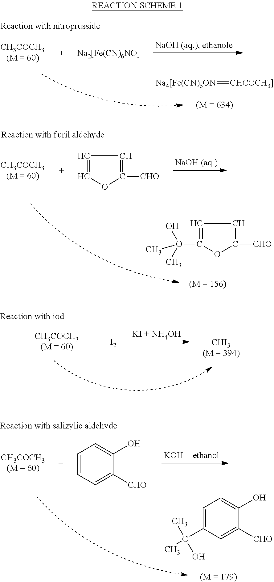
[Na4[Fe(CN)6ON]=[CHCOCH3]].[CH3COCH3(M = 60)].C1=COC([CHO])=C1.C1=C(O(C)(O)C)OC([CHO])=C1.C1=C(C(C)(C)O)C=C([CHO])C(O)=C1.[CH3COCH3(M = 60)].[I2].[CHI3(M = 394)].[CH3COCH3(M = 60)].C1=CC=C([CHO])C(O)=C1.[CH3COCH3(M = 60)].[Na2[Fe(CN)6NO]]
